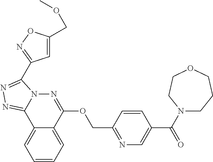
C1=CC=C2C(=C1)C1=NN=C(C3=NOC(COC)=C3)N1N=C2OCC1=NC=C(C(N2CCCOCC2)=O)C=C1
